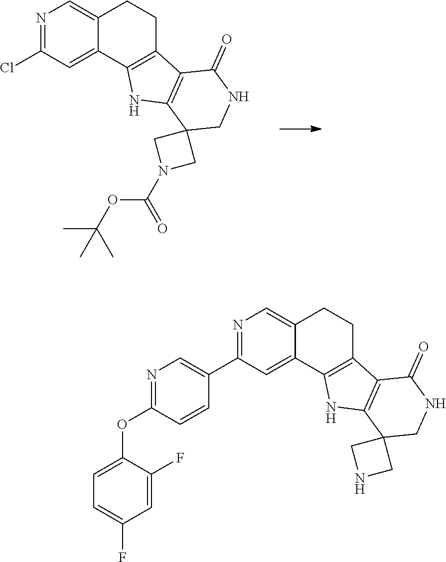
N1=C(Cl)C=C2C(=C1)CCC1=C2NC2=C1C(=O)NCC21CN(C(=O)OC(C)(C)C)C1.N1=C(C2=CN=C(OC3=CC=C(F)C=C3F)C=C2)C=C2C(=C1)CCC1=C2NC2=C1C(=O)NCC21CNC1
